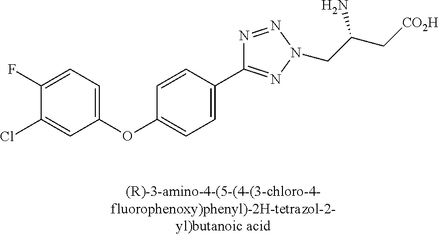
C1(OC2=CC=C(F)C(Cl)=C2)=CC=C(C2=NN(CC(C[CO2H])N)N=N2)C=C1
